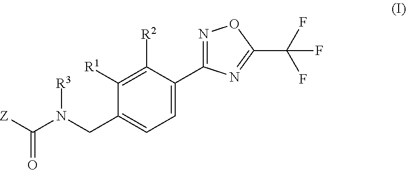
N(CC1=CC=C(C2=NOC(C(F)(F)F)=N2)C([R2])=C1[R1])([R3])C(=O)[Z]
